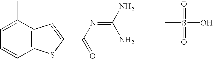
CC1=CC=CC2=C1C=C(C(N=C(N)N)=O)S2.CS(=O)(=O)O
